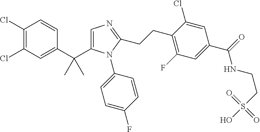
C1(Cl)=C(Cl)C=C(C(C)(C)C2=CN=C(CCC3=C(F)C=C(C(=O)NCCS(O)(=O)=O)C=C3Cl)N2C2=CC=C(F)C=C2)C=C1
